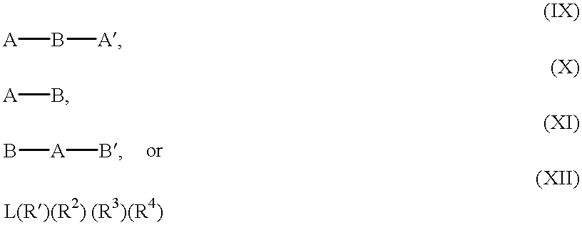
[A]B[A].[A]B.B[A]B
